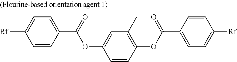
C1=CC(C(=O)OC2=CC(C)=C(OC(C3=CC=C([Rf])C=C3)=O)C=C2)=CC=C1[Rf]
